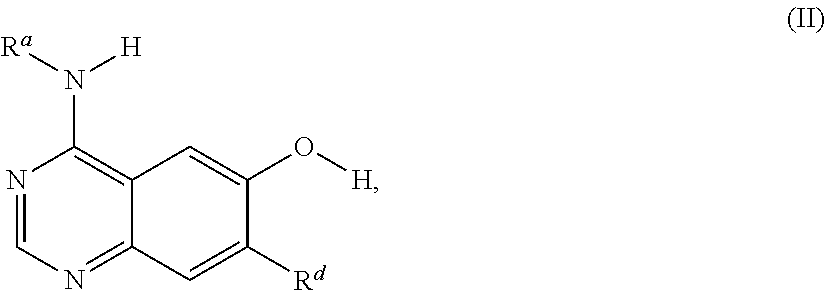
N1=CN=C2C(=C1N([Ra])[H])C=C(O[H])C([Rd])=C2
